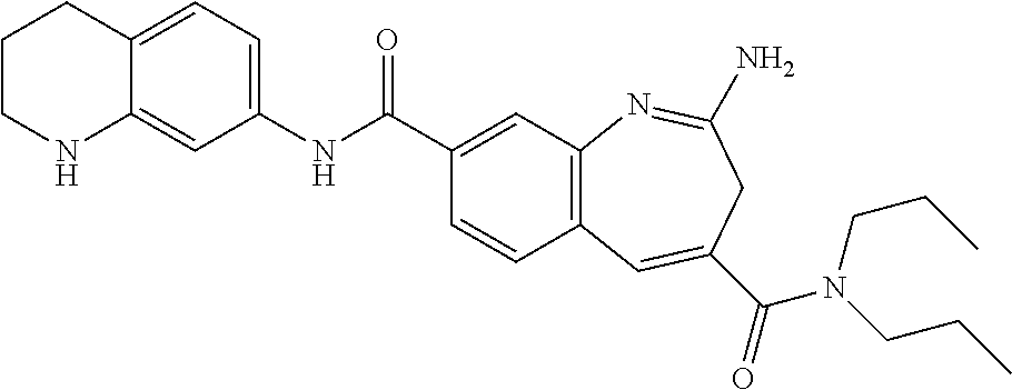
C1=C2C(=CC(NC(C3=CC4=C(C=C3)C=C(C(=O)N(CCC)CCC)CC(N)=N4)=O)=C1)NCCC2
